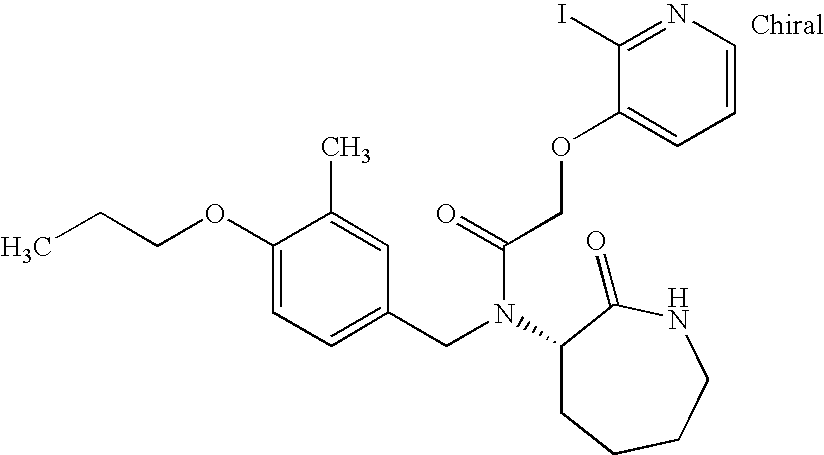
C1(CN(C(COC2=CC=CN=C2I)=O)C2CCCCNC2=O)=CC=C(OCCC)C(C)=C1
